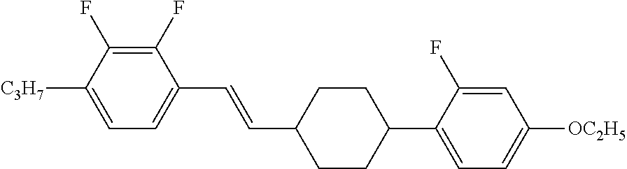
C1(F)=C(F)C([C3H7])=CC=C1C=CC1CCC(C2=CC=C([OC2H5])C=C2F)CC1
